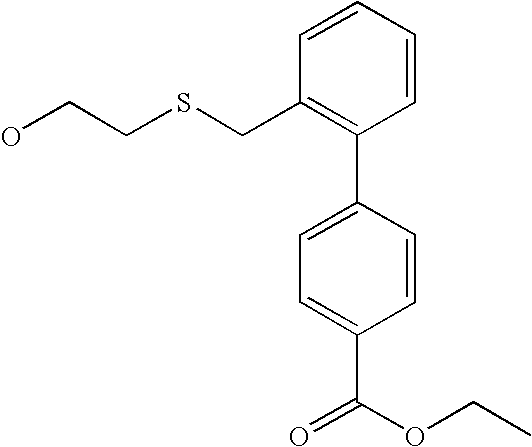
C(C1=C(C2=CC=C(C(=O)OCC)C=C2)C=CC=C1)SCCO
